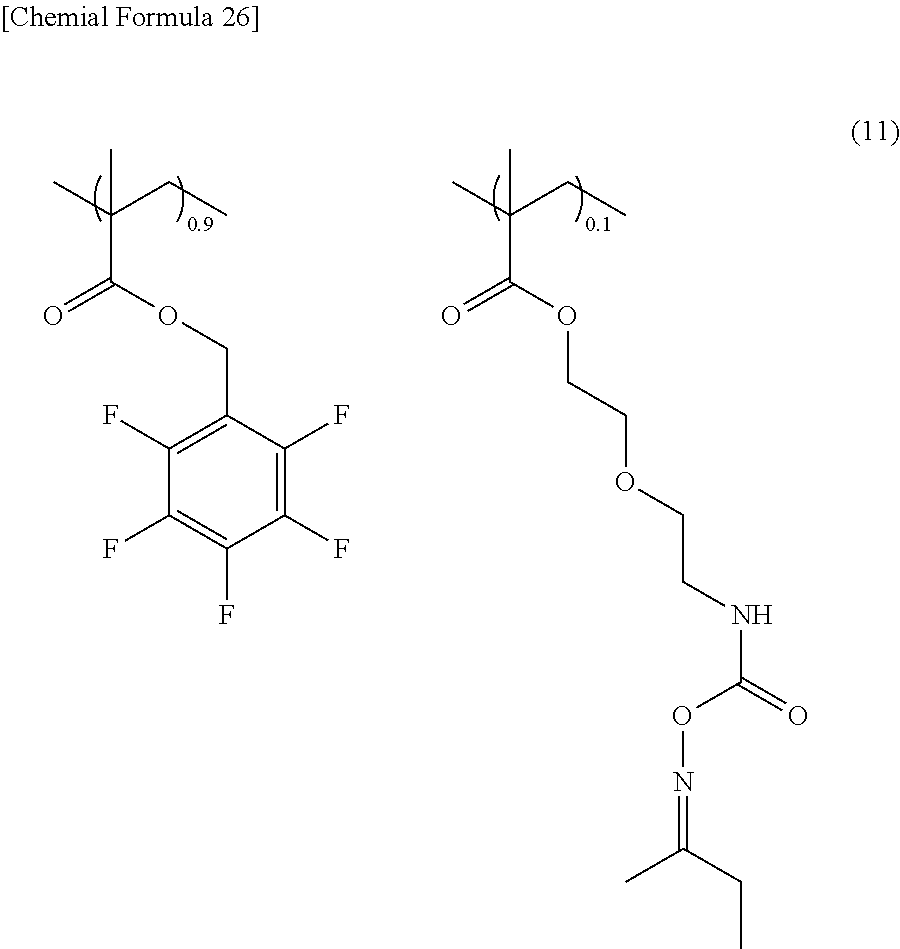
CC(CC)(C(=O)OCC1=C(F)C(F)=C(F)C(F)=C1F)C.CC(CC)(C(=O)OCCOCCNC(=O)ON=C(C)CC)C
